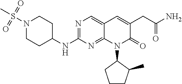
N1(S(C)(=O)=O)CCC(NC2=NC=C3C(=N2)N(C2CCCC2C)C(=O)C(CC(N)=O)=C3)CC1
